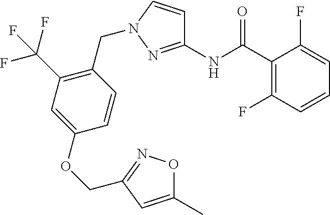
C1(C(NC2=NN(CC3=C(C(F)(F)F)C=C(OCC4=NOC(C)=C4)C=C3)C=C2)=O)=C(F)C=CC=C1F
